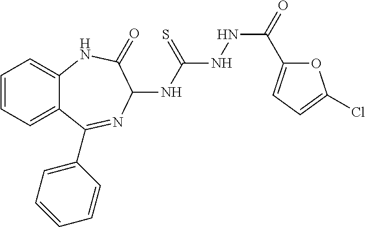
C1=CC=C2C(=C1)NC(=O)C(NC(NNC(=O)C1=CC=C(Cl)O1)=S)N=C2C1=CC=CC=C1
